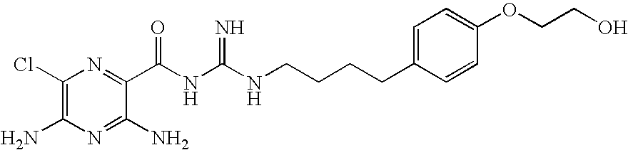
C1(Cl)=C(N)N=C(N)C(C(NC(NCCCCC2=CC=C(OCCO)C=C2)=N)=O)=N1
